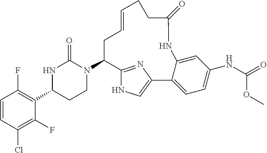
C1=CC(Cl)=C(F)C(C2CCN(C3C4=NC(=CN4)C4=CC=C(NC(=O)OC)C=C4NC(=O)CCC=CC3)C(=O)N2)=C1F
